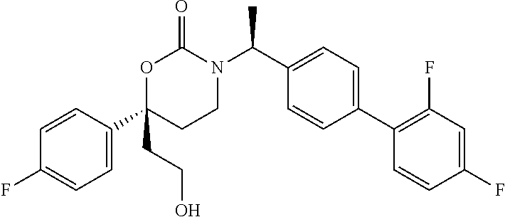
C1(C2(CCO)CCN(C(C3=CC=C(C4=C(F)C=C(F)C=C4)C=C3)C)C(=O)O2)=CC=C(F)C=C1
